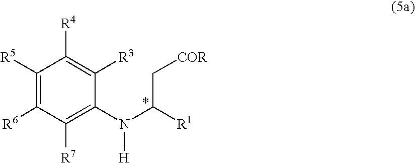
C1([R5])=C([R6])C([R7])=C(N(C([R1])C[COR])[H])C([R3])=C1[R4]
